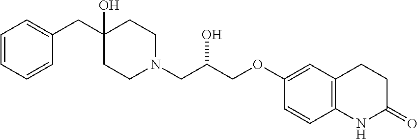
C(C1(O)CCN(CC(COC2=CC3=C(C=C2)NC(=O)CC3)O)CC1)C1=CC=CC=C1
